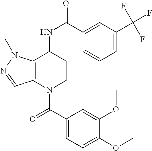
C1(C(=O)N2CCC(NC(=O)C3=CC(C(F)(F)F)=CC=C3)C3=C2C=NN3C)=CC=C(OC)C(OC)=C1
